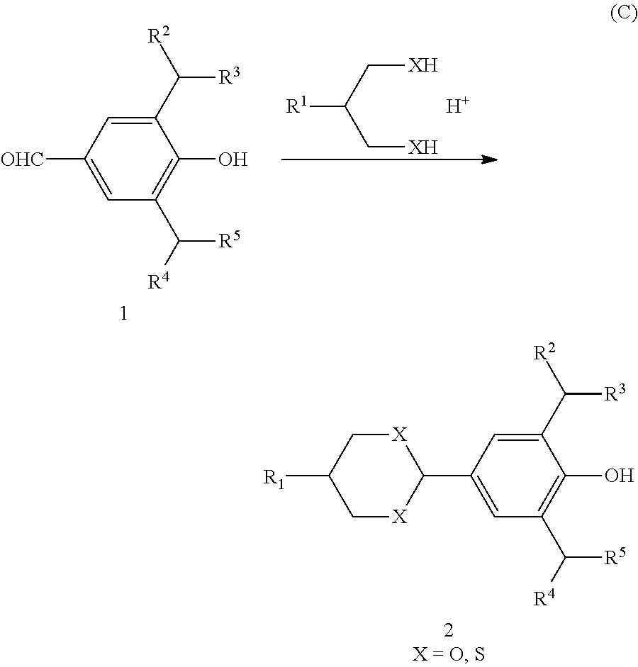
C1(O)=C(C([R4])[R5])C=C(C2[X]CC([R1])C[X]2)C=C1C([R2])[R3].C1(O)=C(C([R4])[R5])C=C([OHC])C=C1C([R2])[R3].[XH]CC(C[XH])[R1].[H]
